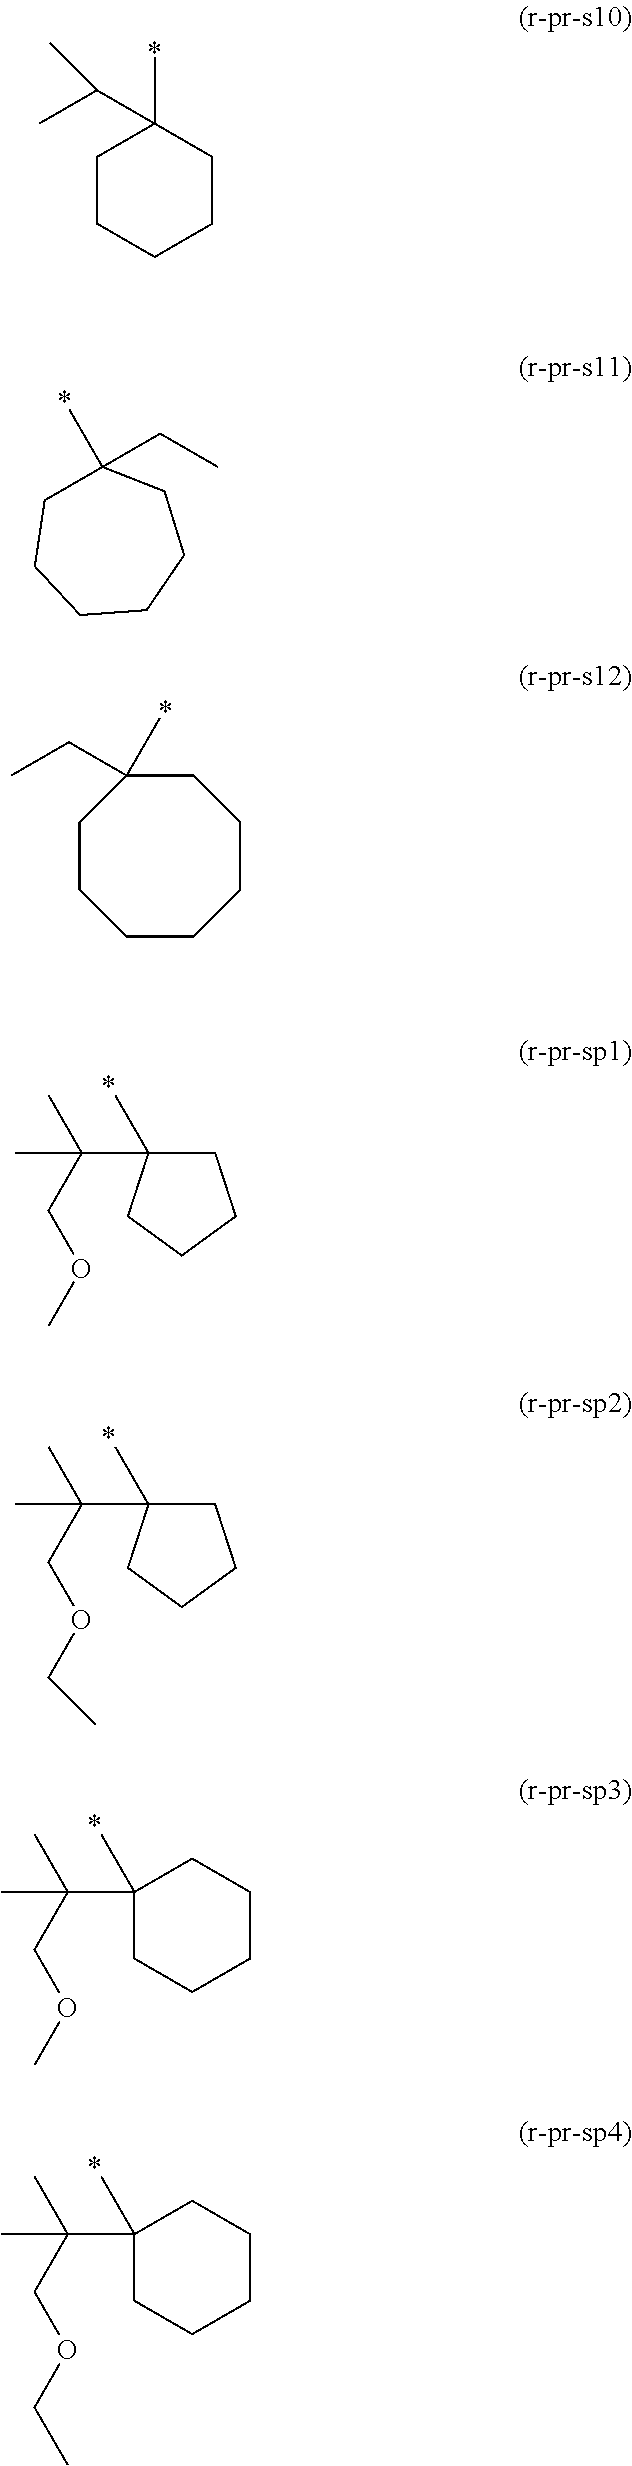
C1CCCCC1(C)C(C)C.C1(C)(CC)CCCCCC1.C1CCCCCCC1(C)CC.C1C(C(COC)(C)C)(C)CCC1.C1C(C(COCC)(C)C)(C)CCC1.C1(C(COC)(C)C)(C)CCCCC1.C1(C(COCC)(C)C)(C)CCCCC1
